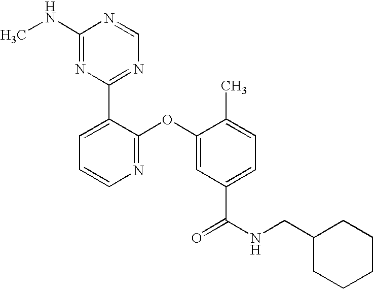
N1=C(OC2=CC(C(NCC3CCCCC3)=O)=CC=C2C)C(C2=NC=NC(NC)=N2)=CC=C1
